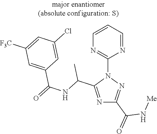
N1=C(C(NC(=O)C2=CC([F3C])=CC(Cl)=C2)C)N(C2=NC=CC=N2)N=C1C(=O)N[Me]
